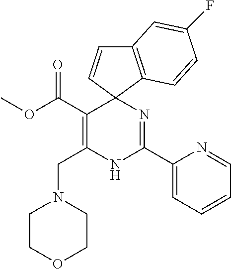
C(C1=C(CN2CCOCC2)NC(C2=CC=CC=N2)=NC12C=CC1=C2C=CC(F)=C1)(=O)OC
